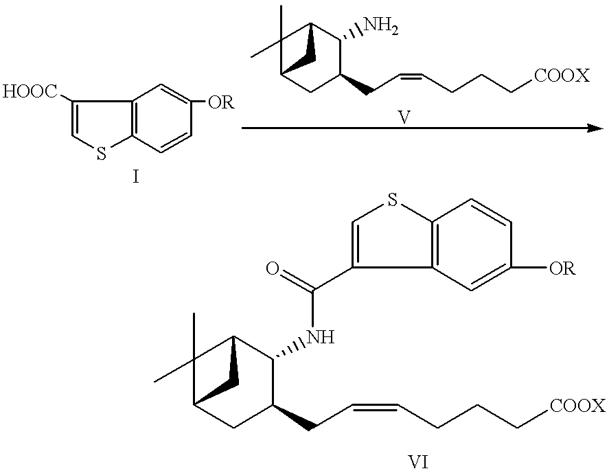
C1([HOOC])=CSC2=C1C=C([OR])C=C2.NC1C2C(C)(C)C(CC1CC=CCCC[COOX])C2.N(C1C2C(C)(C)C(CC1CC=CCCC[COOX])C2)C(C1=CSC2=C1C=C([OR])C=C2)=O
